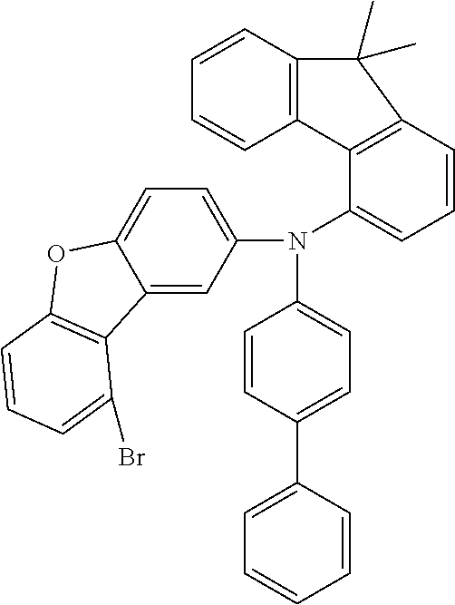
C12=C(C=CC=C1N(C1=CC=C(C3=CC=CC=C3)C=C1)C1=CC=C3C(=C1)C1=C(O3)C=CC=C1Br)C(C)(C)C1=C2C=CC=C1
